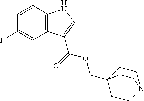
C1=CC2=C(C=C1F)C(C(=O)OCC13CCN(CC1)CC3)=CN2
